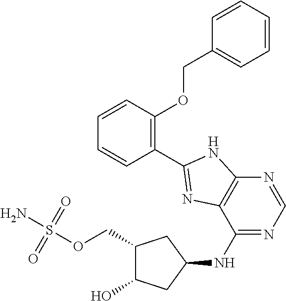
NS(OCC1C(O)CC(NC2=NC=NC3=C2N=C(C2=C(OCC4=CC=CC=C4)C=CC=C2)N3)C1)(=O)=O
